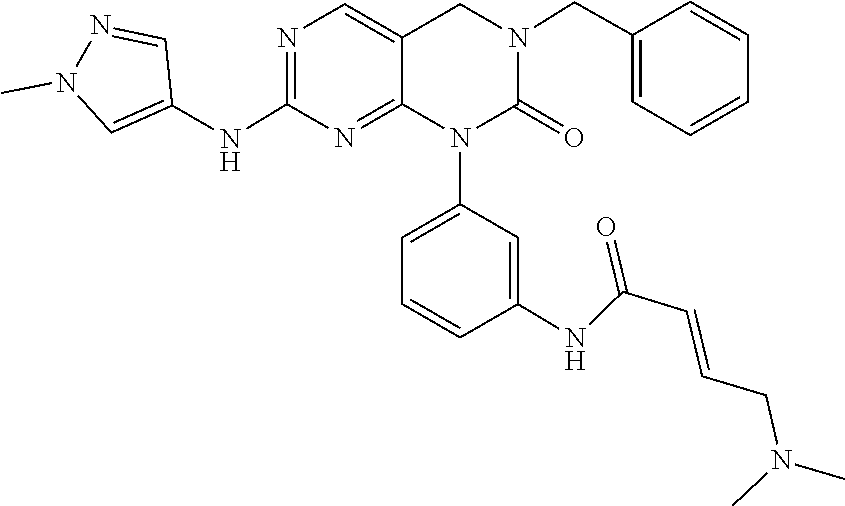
CN(CC=CC(NC1=CC(N2C(=O)N(CC3=CC=CC=C3)CC3=CN=C(NC4=CN(C)N=C4)N=C23)=CC=C1)=O)C
